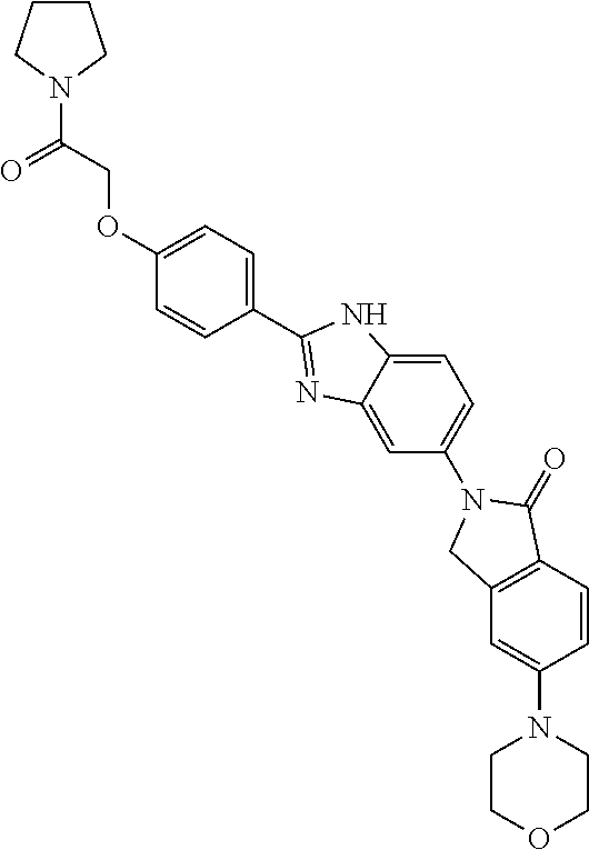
C1=C2C(=CC(N3C(=O)C4=C(C=C(N5CCOCC5)C=C4)C3)=C1)N=C(C1=CC=C(OCC(N3CCCC3)=O)C=C1)N2
